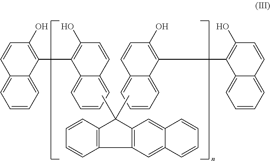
C12=CC=CC=C1C(C1=C(O)C=CC3=CC=CC=C31)=C(O)C=C2.C12=CC=CC=C1C(C1=C(O)C=CC3=CC=CC=C31)=C(O)C=C2.C1=CC=CC2=C1C(C)(C)C1=C2C=C2C(=C1)C=CC=C2
